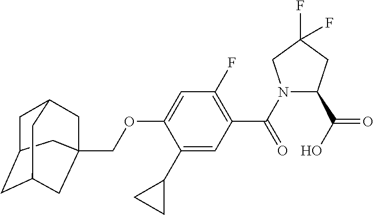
C(OC1=CC(F)=C(C(N2C(C(O)=O)CC(F)(F)C2)=O)C=C1C1CC1)C12CC3CC(CC(C1)C3)C2
